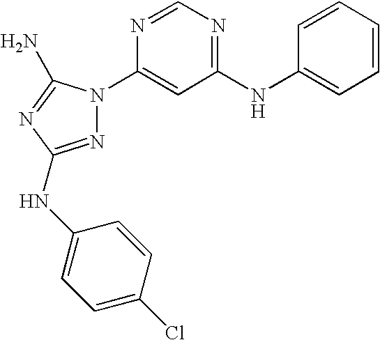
N1=C(NC2=CC=C(Cl)C=C2)N=C(N)N1C1=CC(NC2=CC=CC=C2)=NC=N1
